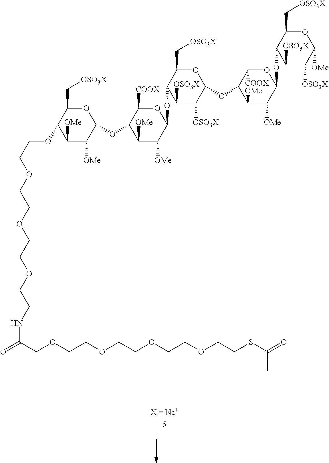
C1([OMe])C([OMe])C(OC2C([OMe])C([OMe])C(OC3C([OSO3X])C([OSO3X])C(OC4C([OMe])C([OMe])C(OC5C([OSO3X])C([OSO3X])C([OMe])OC5C[OSO3X])OC4[COOX])OC3C[OSO3X])OC2[COOX])OC(C[OSO3X])C1OCCOCCOCCOCCNC(COCCOCCOCCOCCSC(=O)C)=O
